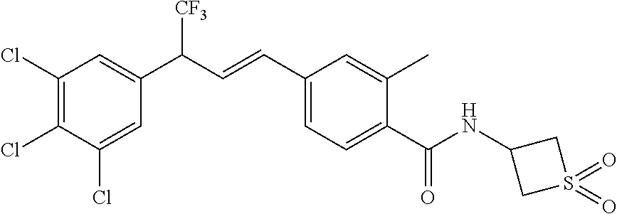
C1(Cl)=C(Cl)C(Cl)=CC(C(C=CC2=CC=C(C(=O)NC3CS(=O)(=O)C3)C(C)=C2)[CF3])=C1
